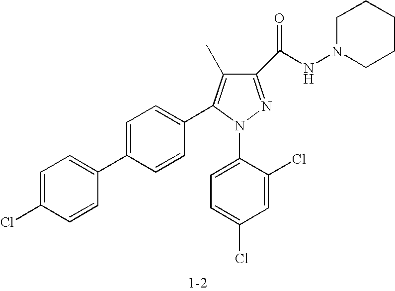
C1(C(NN2CCCCC2)=O)=NN(C2=CC=C(Cl)C=C2Cl)C(C2=CC=C(C3=CC=C(Cl)C=C3)C=C2)=C1C
